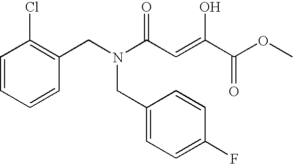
C1(CN(C(C=C(C(OC)=O)O)=O)CC2=CC=C(F)C=C2)=C(Cl)C=CC=C1
